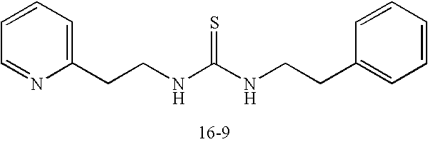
C(NC(NCCC1=CC=CC=C1)=S)CC1=CC=CC=N1
